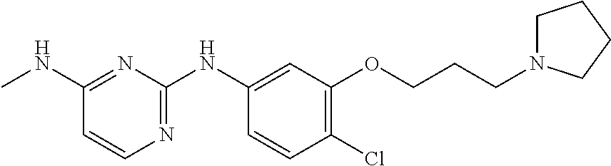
C1=CN=C(NC2=CC(OCCCN3CCCC3)=C(Cl)C=C2)N=C1NC
